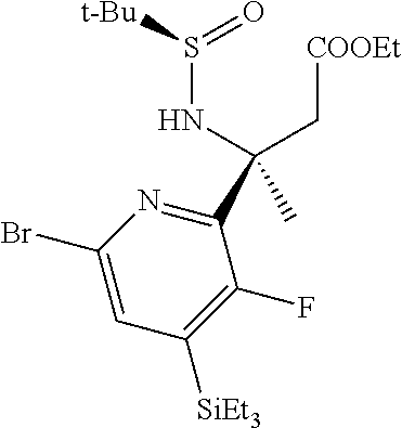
C(C[COOEt])(NS(=O)[t-Bu])(C)C1=NC(Br)=CC([SiEt3])=C1F
